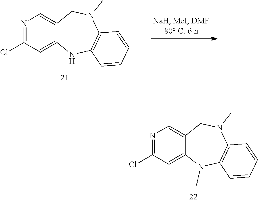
N1=C(Cl)C=C2C(=C1)CN(C)C1=C(N2)C=CC=C1.N1=C(Cl)C=C2C(=C1)CN(C)C1=C(N2C)C=CC=C1
